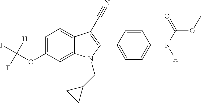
C1=C(OC(F)(F)[H])C=C2C(=C1)C(C#N)=C(C1=CC=C(N(C(OC)=O)[H])C=C1)N2CC1CC1
